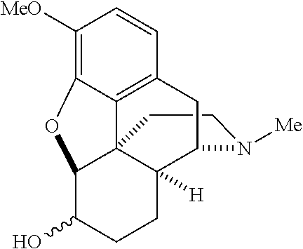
C1CN([Me])C2C3([H])C14C1=C(C=CC([MeO])=C1OC4C(O)CC3)C2
